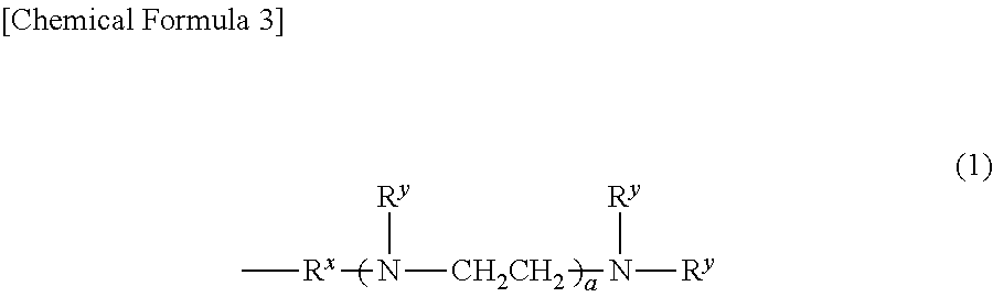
C[Rx]N([CH2CH2]N([Ry])[Ry])[Ry]
